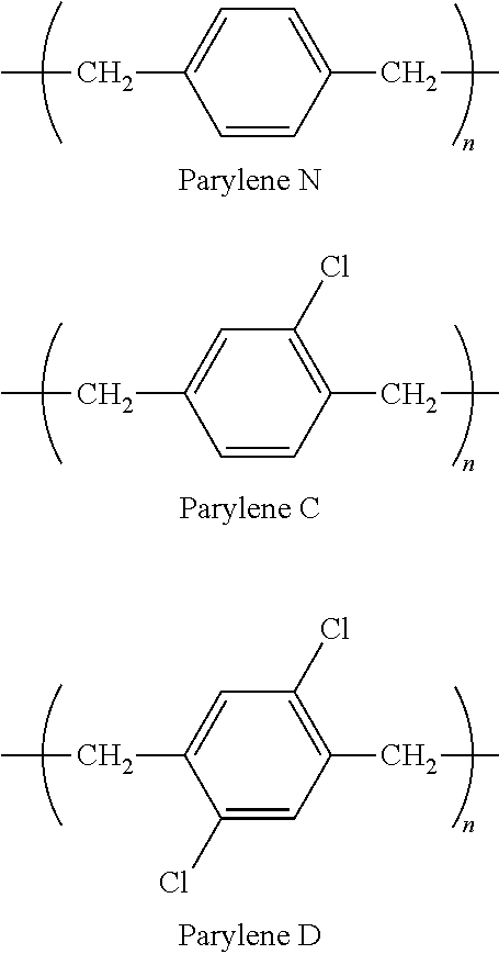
C1=CC(CC)=CC=C1CC.C1=CC(CC)=C(Cl)C=C1CC.C1(Cl)=CC(CC)=C(Cl)C=C1CC
